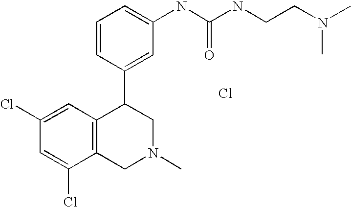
C1(Cl)=CC2=C(C(Cl)=C1)CN(C)CC2C1=CC(NC(=O)NCCN(C)C)=CC=C1.Cl
